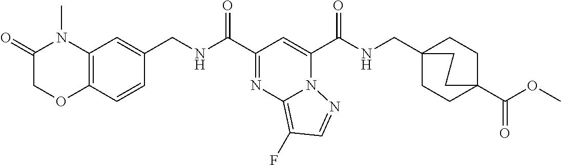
C(=O)(C1=CC(C(=O)NCC2=CC3=C(C=C2)OCC(=O)N3C)=NC2=C(F)C=NN21)NCC12CCC(C(OC)=O)(CC1)CC2
